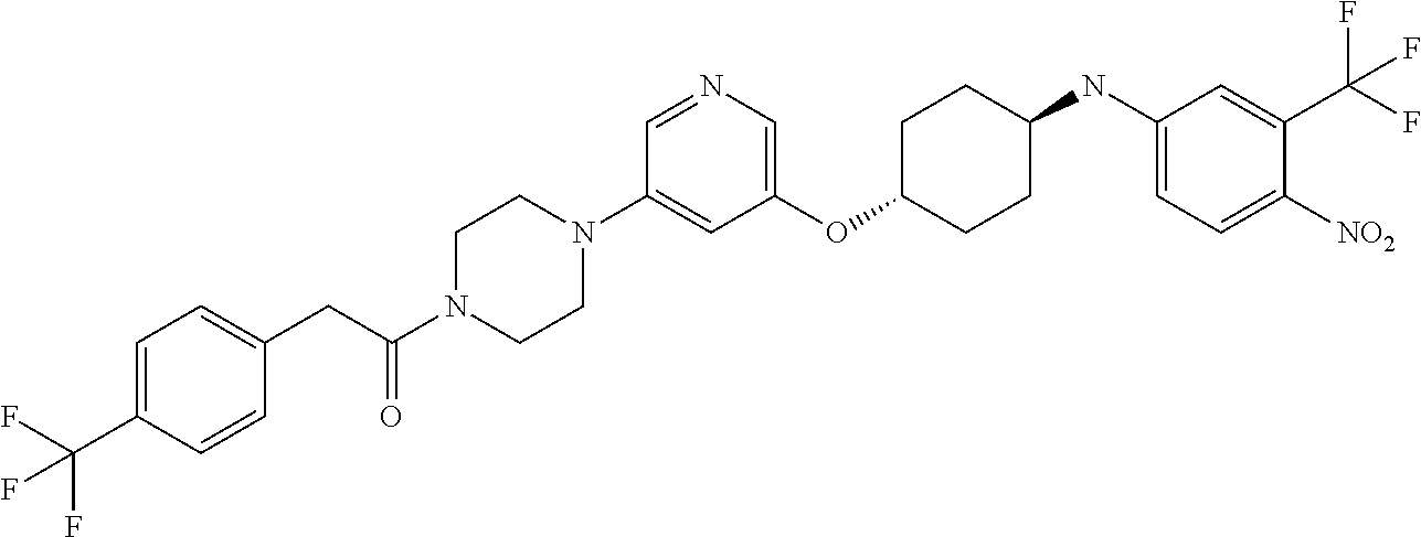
C1(OC2CCC(NC3=CC=C([NO2])C(C(F)(F)F)=C3)CC2)=CN=CC(N2CCN(C(CC3=CC=C(C(F)(F)F)C=C3)=O)CC2)=C1
